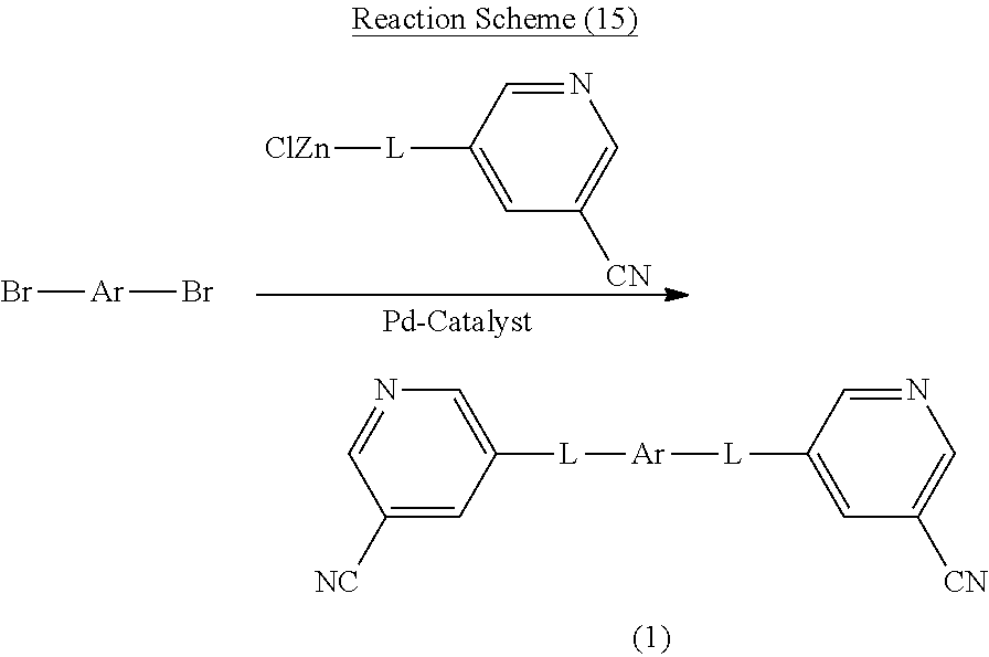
C1([L][Ar][L]C2=CC([CN])=CN=C2)=CN=CC([NC])=C1.C1=C([CN])C=C([L][ClZn])C=N1.Br[Ar]Br
